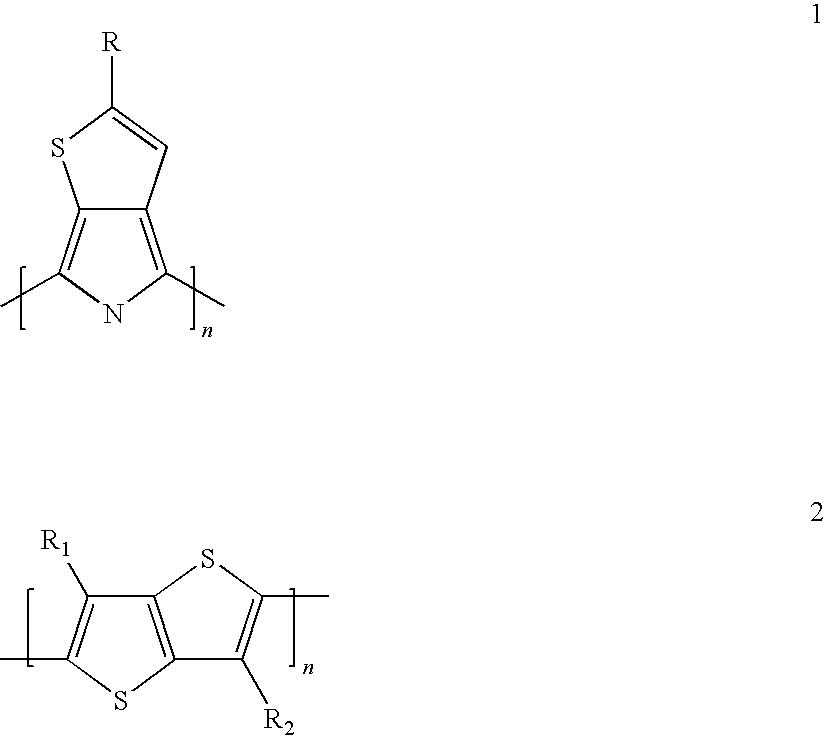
C12=C(C)NC(C)=C1C=C([R])S2.C12=C(SC(C)=C1[R2])C([R1])=C(C)S2
